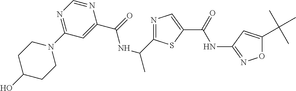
C1(O)CCN(C2=NC=NC(C(=O)NC(C3=NC=C(C(NC4=NOC(C(C)(C)C)=C4)=O)S3)C)=C2)CC1
